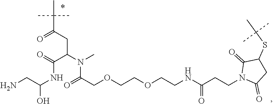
C1(=O)CC(SC(C)(C)C)C(=O)N1CCC(NCCOCCOCC(=O)N(C(C(=O)NC(CN)O)CC(=O)C(C)(C)C)C)=O
